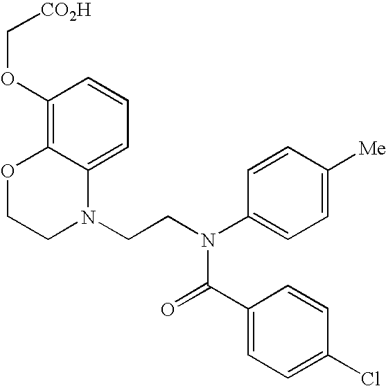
C1=C2C(=C(OC[CO2H])C=C1)OCCN2CCN(C1=CC=C([Me])C=C1)C(=O)C1=CC=C(Cl)C=C1
